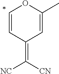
C1=CC(=C([CN])[NC])C=C(C)O1
